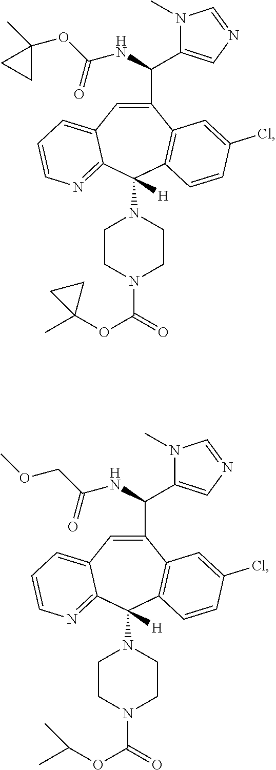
C1(C(NC(OC2(C)CC2)=O)C2=CN=CN2C)=CC2=CC=CN=C2C(N2CCN(C(=O)OC3(C)CC3)CC2)([H])C2=C1C=C(Cl)C=C2.C1(C(NC(COC)=O)C2=CN=CN2C)=CC2=CC=CN=C2C(N2CCN(C(=O)OC(C)C)CC2)([H])C2=C1C=C(Cl)C=C2
